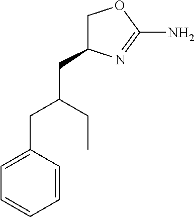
C1=CC(CC(CC)CC2COC(N)=N2)=CC=C1
